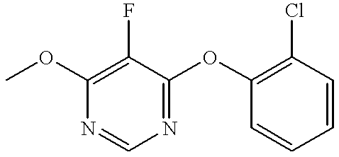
COC1=C(F)C(OC2=C(Cl)C=CC=C2)=NC=N1
